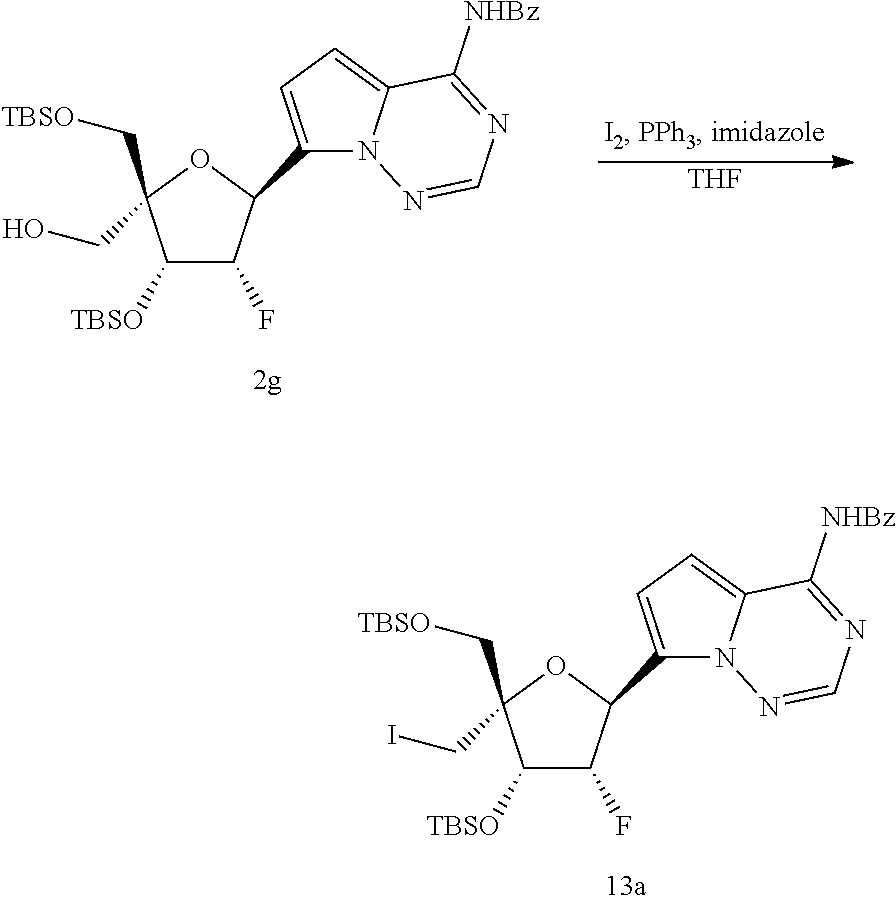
C1([TBSO])C(F)C(C2=CC=C3N2N=CN=C3[NHBz])OC1(C[TBSO])CO.[THF].C1([TBSO])C(F)C(C2=CC=C3N2N=CN=C3[NHBz])OC1(C[TBSO])CI
